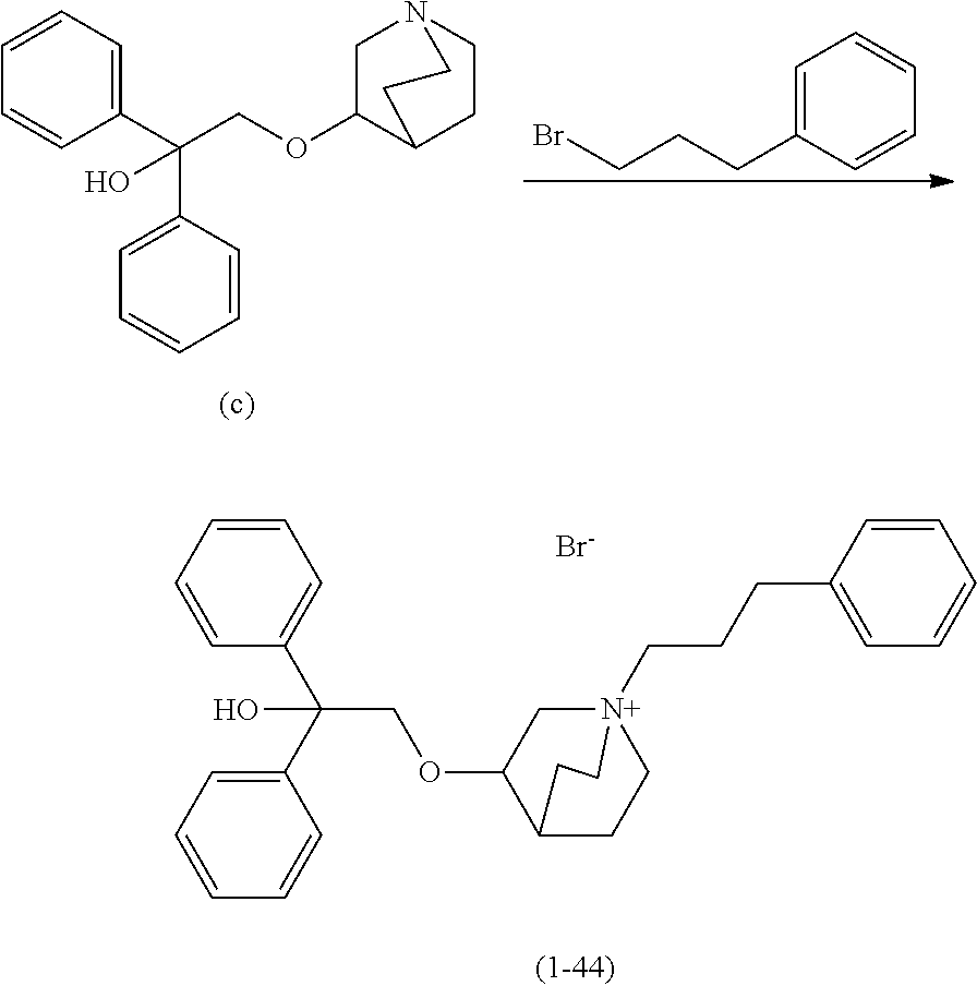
C1=CC(C(C2=CC=CC=C2)(COC2CN3CCC2CC3)O)=CC=C1.BrCCCC1=CC=CC=C1.C1=CC(C(C2=CC=CC=C2)(O)COC2C3CC[N+](CCCC4=CC=CC=C4)(C2)CC3)=CC=C1.[Br-]
